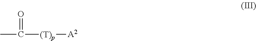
CC(=O)[(T)p][A2]
